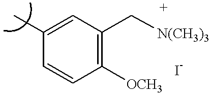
C1(C)=CC(C[N(CH3)3])=C([OCH3])C=C1
